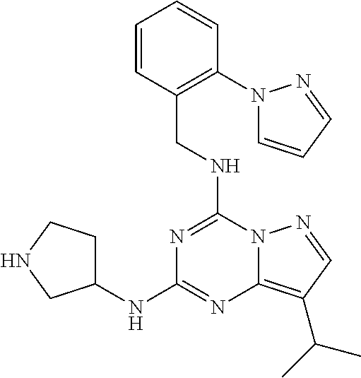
N1=C(NCC2=C(N3C=CC=N3)C=CC=C2)N2C(=C(C(C)C)C=N2)N=C1NC1CCNC1
